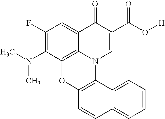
C1(F)=C(N(C)C)C2=C3C(=C1)C(=O)C(C(O[H])=O)=CN3C1=C(O2)C=CC2=CC=CC=C12
